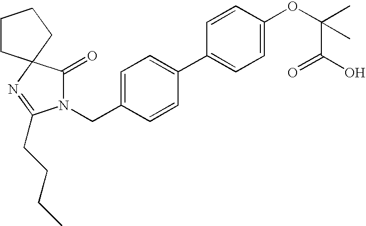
N1(CC2=CC=C(C3=CC=C(OC(C(O)=O)(C)C)C=C3)C=C2)C(=O)C2(N=C1CCCC)CCCC2
